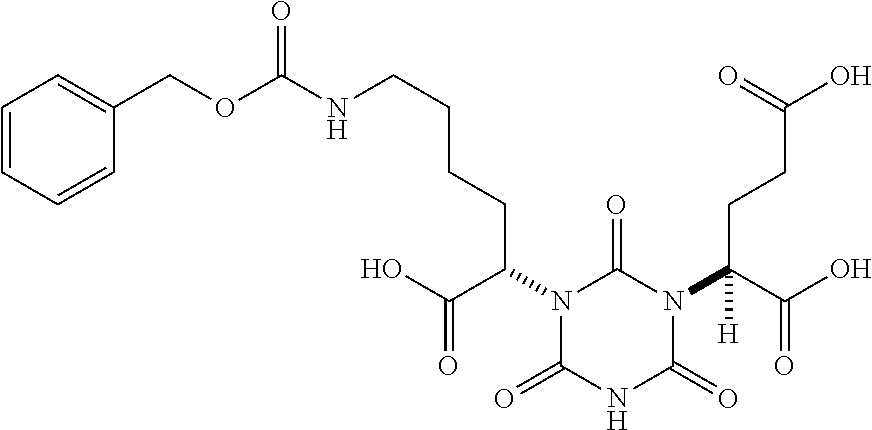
N1(C(C(O)=O)CCCCNC(OCC2=CC=CC=C2)=O)C(=O)NC(=O)N(C(C(O)=O)(CCC(O)=O)[H])C1=O
